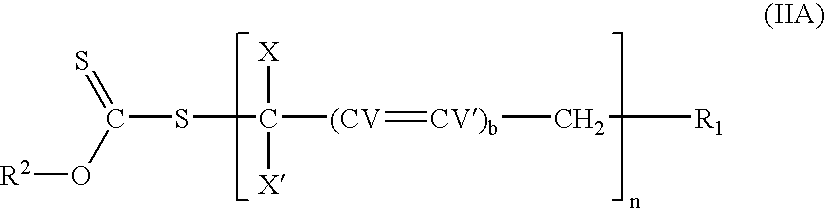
S=C(O[R2])SC([X])([X])[(CV]=[CV)b]C[R1]
